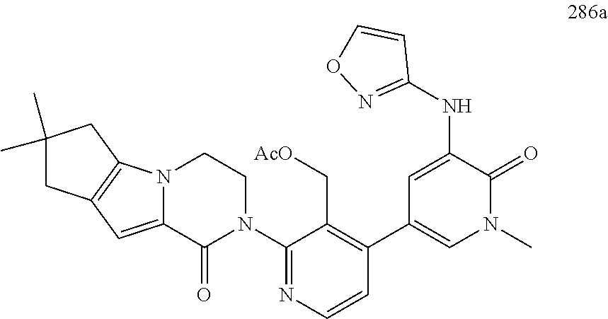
N12C(=CC3=C1CC(C)(C)C3)C(=O)N(C1=NC=CC(C3=CN(C)C(=O)C(NC4=NOC=C4)=C3)=C1C[AcO])CC2
